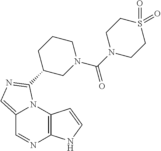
C12=CN=C(C3CN(C(=O)N4CCS(=O)(=O)CC4)CCC3)N1C1=C(N=C2)NC=C1
